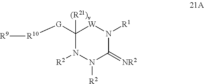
C1([G][R10][R9])([(R21)v])N([R2])N([R2])C(=[NR2])N([R1])[W]1
